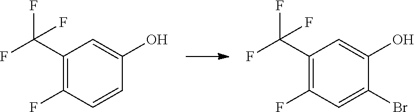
C1(C(F)(F)F)=C(F)C=CC(O)=C1.C1(C(F)(F)F)=C(F)C=C(Br)C(O)=C1
